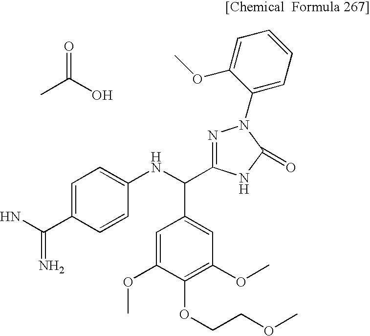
CC(O)=O.NC(C1=CC=C(NC(C2=CC(OC)=C(OCCOC)C(OC)=C2)C2=NN(C3=CC=CC=C3OC)C(=O)N2)C=C1)=N
